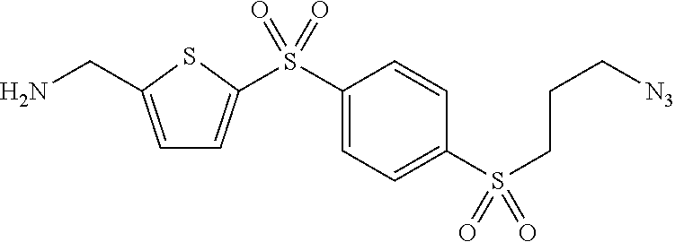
C1=C(CN)SC(S(C2=CC=C(S(CCC[N3])(=O)=O)C=C2)(=O)=O)=C1
